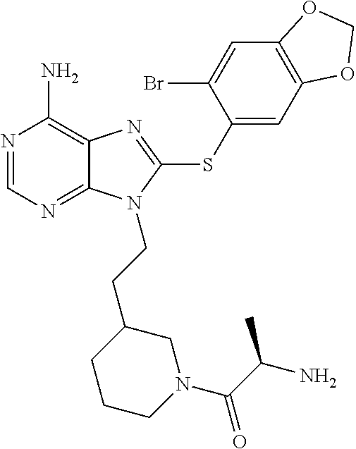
N1=CN=C2C(=C1N)N=C(SC1=CC3=C(C=C1Br)OCO3)N2CCC1CCCN(C(C(C)N)=O)C1
